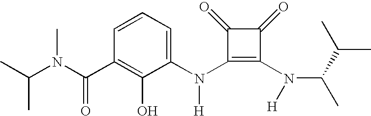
C(N(C(C1=C(O)C(N(C2=C(N(C(C(C)C)C)[H])C(=O)C2=O)[H])=CC=C1)=O)C)(C)C
